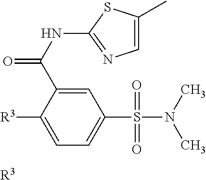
[R3]C1=CC=C(S(N(C)C)(=O)=O)C=C1C(=O)NC1=NC=C(C)S1.[R3]
